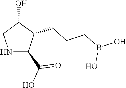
N1C(C(O)=O)C(CCCB(O)O)C(O)C1
